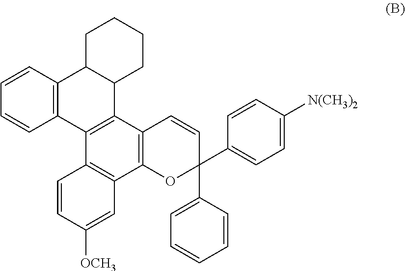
C12=C(C3=C(C4=C1C=C([OCH3])C=C4)C1=C(C4C3CCCC4)C=CC=C1)C=CC(C1=CC=CC=C1)(C1=CC=C([N(CH3)2])C=C1)O2
